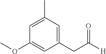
C1(CC(=O)[H])=CC(C)=CC(OC)=C1
